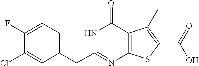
C1(CC2=NC3=C(C(=O)N2)C(C)=C(C(=O)O)S3)=CC=C(F)C(Cl)=C1
